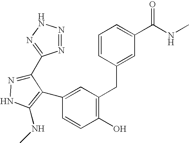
N1=NNN=C1C1=NNC(NC)=C1C1=CC(CC2=CC(C(NC)=O)=CC=C2)=C(O)C=C1
